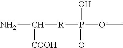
NC([COOH])[R]P(OC)(O)=O
